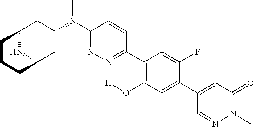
C1(C2=CC(O[H])=C(C3=NN=C(N(C)C4CC5NC(C4)CCC5)C=C3)C=C2F)=CC(=O)N(C)N=C1
